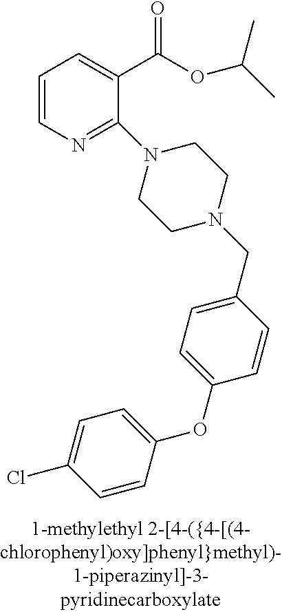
C1=CN=C(N2CCN(CC3=CC=C(OC4=CC=C(Cl)C=C4)C=C3)CC2)C(C(OC(C)C)=O)=C1
